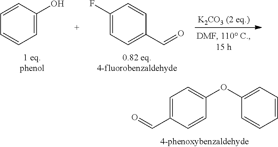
C1=C(C=O)C=CC(OC2=CC=CC=C2)=C1.C1=CC(O)=CC=C1.C1(F)=CC=C(C=O)C=C1
